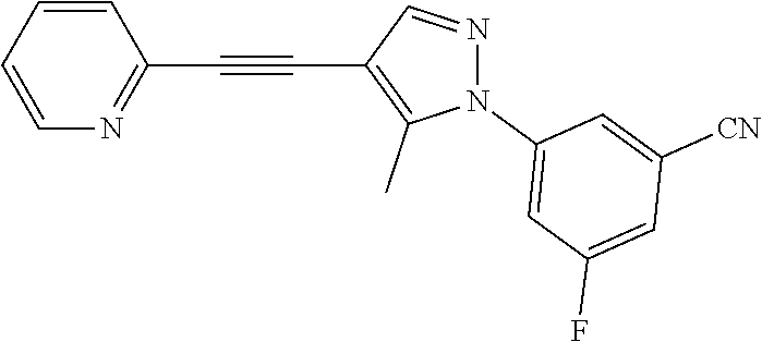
C1=CC=CC(C#CC2=C(C)N(C3=CC(F)=CC([CN])=C3)N=C2)=N1
